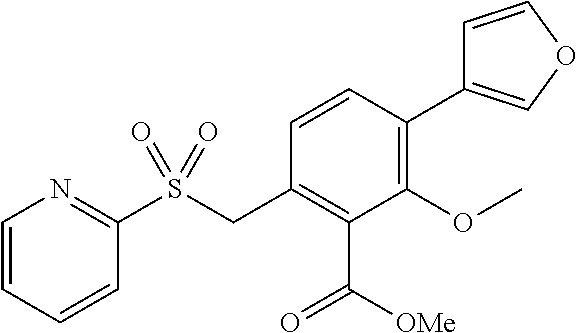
C1(OC)=C(C2=COC=C2)C=CC(CS(C2=NC=CC=C2)(=O)=O)=C1C([OMe])=O
